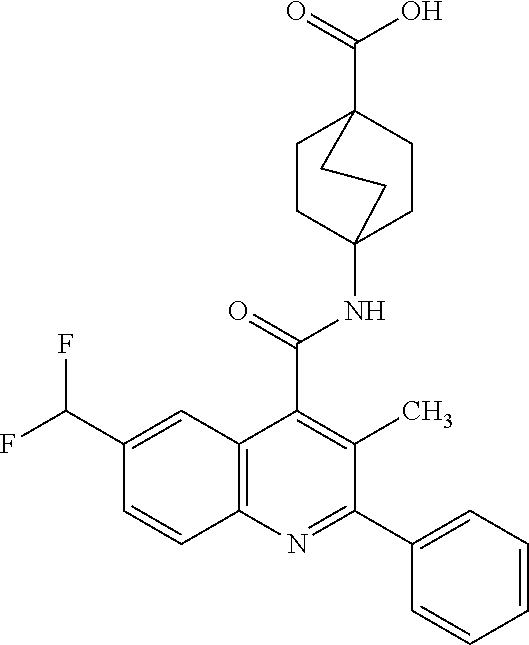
C(F)(C1=CC2=C(C=C1)N=C(C1=CC=CC=C1)C(C)=C2C(=O)NC12CCC(C(=O)O)(CC1)CC2)F
